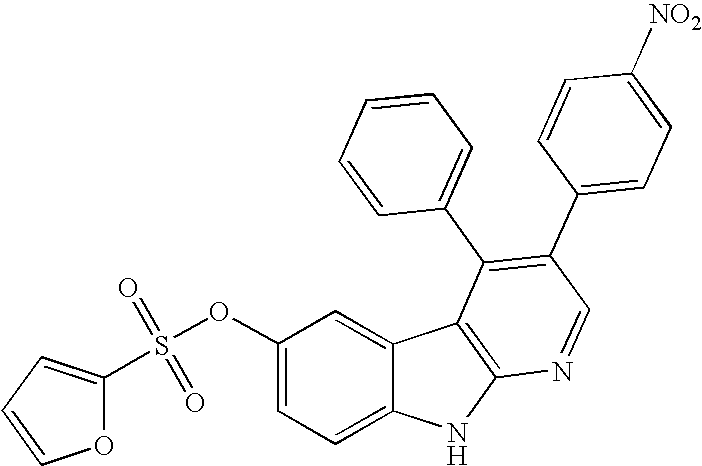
O1C(S(OC2=CC=C3C(=C2)C2=C(N3)N=CC(C3=CC=C([NO2])C=C3)=C2C2=CC=CC=C2)(=O)=O)=CC=C1
